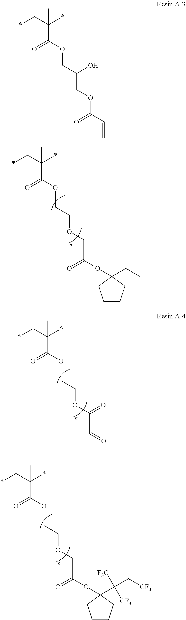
*CC(*)(C(OCCOCC(OC1(C(C)C)CCCC1)=O)=O)C.*CC(*)(C(OCCOC(C=O)=O)=O)C.*CC(*)(C(OCCOCC(OC1(C([F3C])([CF3])C[CF3])CCCC1)=O)=O)C.*CC(*)(C(OCC(COC(C=C)=O)O)=O)C
